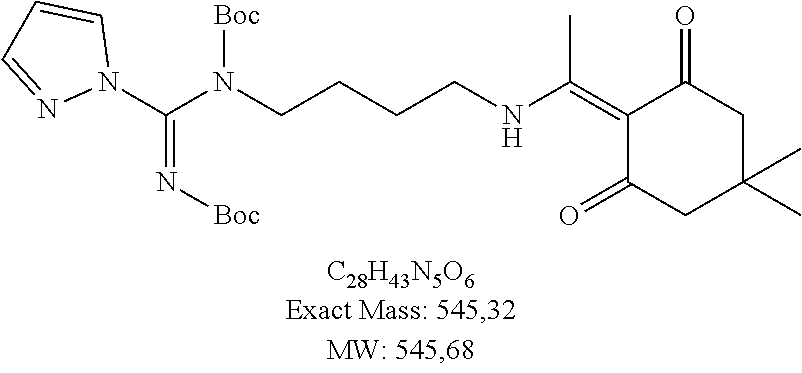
C1(=C(NCCCCN(C(N2C=CC=N2)=N[Boc])[Boc])C)C(=O)CC(C)(C)CC1=O
